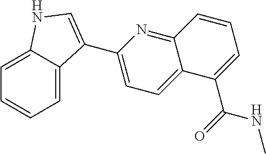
C1=C2C(=CC=C1)NC=C2C1=CC=C2C(=N1)C=CC=C2C(NC)=O
